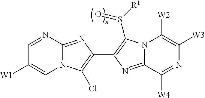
N12C(=NC(C3=C(S([R1])=O)N4C(=N3)C([W4])=NC([W3])=C4[W2])=C1Cl)N=CC([W1])=C2
